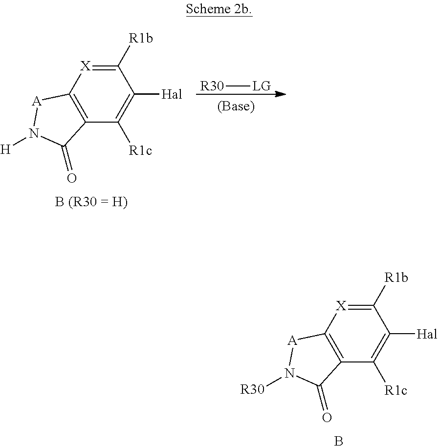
C1([R1b])=[X]C2=C(C([R1c])=C1[Hal])C(=O)N([R30])[A]2.B.[R30][LG].C1([R1b])=[X]C2=C(C([R1c])=C1[Hal])C(=O)N([H])[A]2
